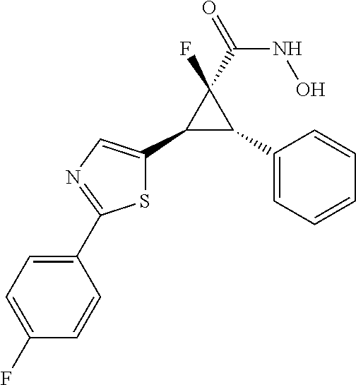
C1(C2C(C3=CN=C(C4=CC=C(F)C=C4)S3)C2(F)C(NO)=O)=CC=CC=C1
